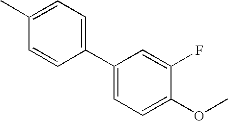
CC1=CC=C(C2=CC=C(OC)C(F)=C2)C=C1
